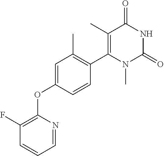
C1(F)=C(OC2=CC(C)=C(C3=C(C)C(=O)NC(=O)N3C)C=C2)N=CC=C1
